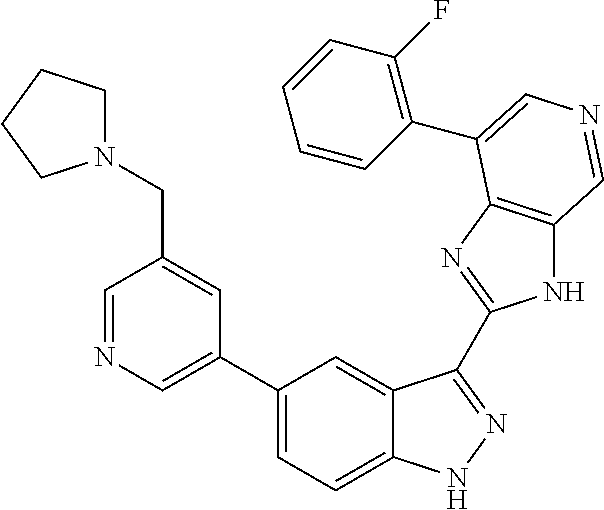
C1(C2=CN=CC(CN3CCCC3)=C2)=CC=C2C(=C1)C(C1=NC3=C(N1)C=NC=C3C1=C(F)C=CC=C1)=NN2
